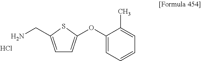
C1=C(CN)SC(OC2=CC=CC=C2C)=C1.Cl
